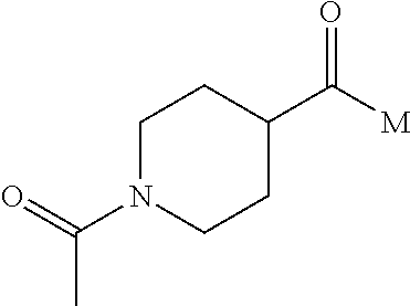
C1N(C(C)=O)CCC(C(=O)[M])C1
